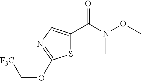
S1C(C(N(OC)C)=O)=CN=C1OC[F3C]
